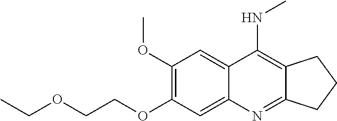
C1(OC)=C(OCCOCC)C=C2C(=C1)C(NC)=C1C(=N2)CCC1
